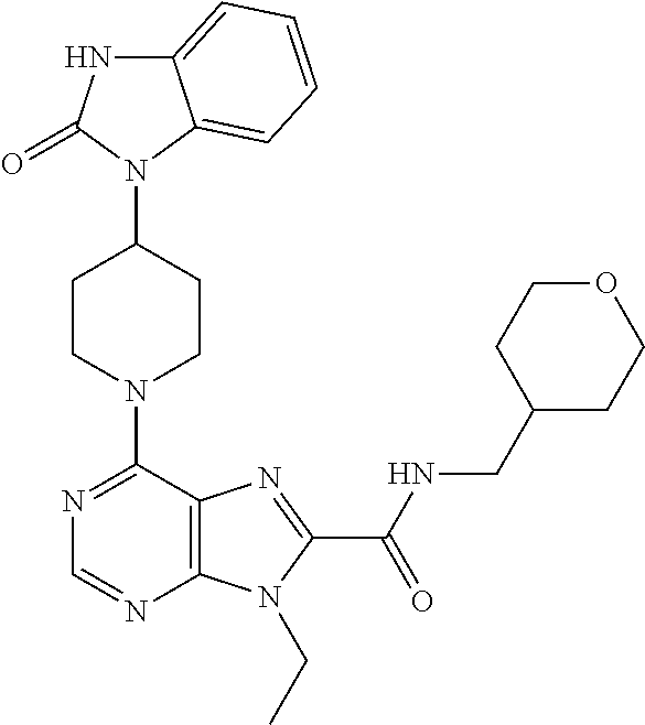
C12=CC=CC=C1N(C1CCN(C3=NC=NC4=C3N=C(C(=O)NCC3CCOCC3)N4CC)CC1)C(=O)N2
